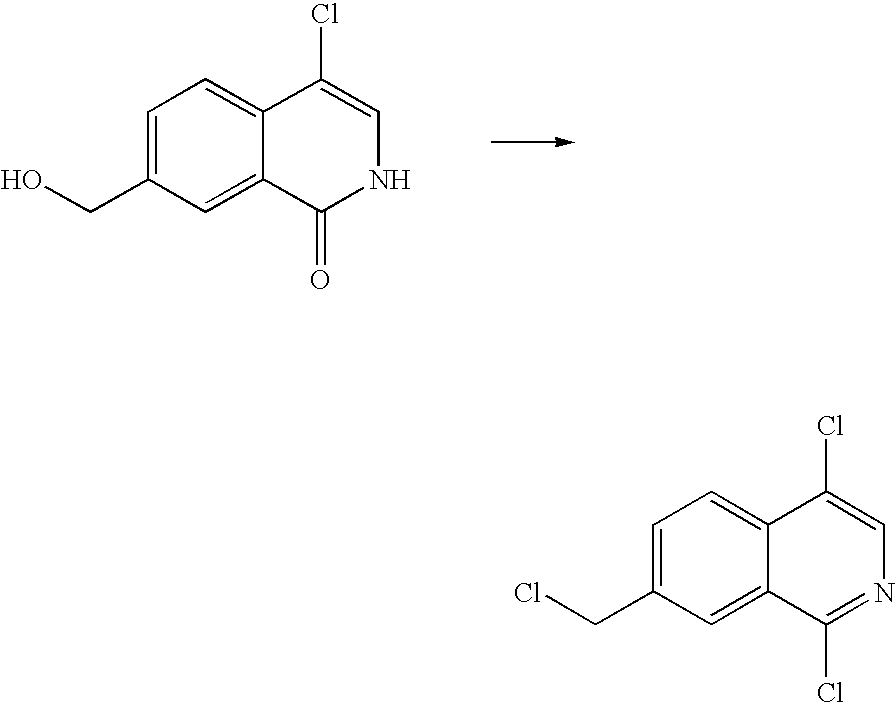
C(C1=CC=C2C(=C1)C(=O)NC=C2Cl)O.C(C1=CC=C2C(=C1)C(Cl)=NC=C2Cl)Cl
